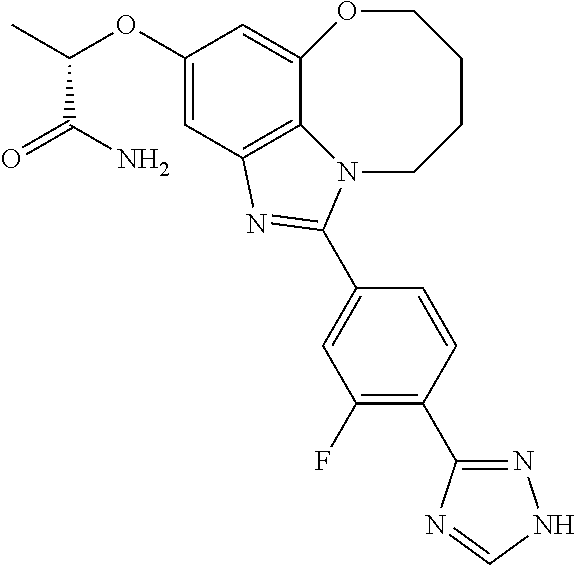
C1(OC(C)C(N)=O)=CC2=C3C(=C1)OCCCCN3C(C1=CC(F)=C(C3=NNC=N3)C=C1)=N2
